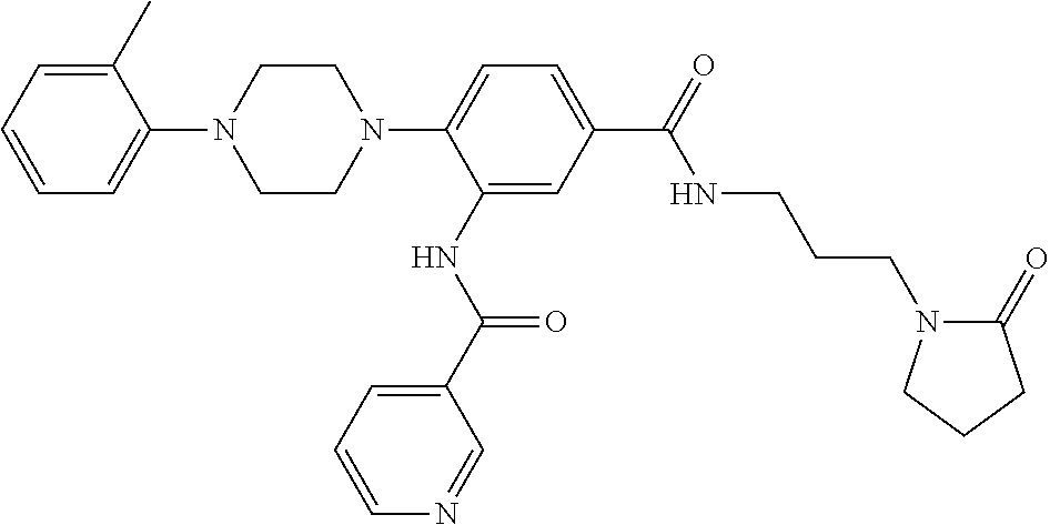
C1=C(C)C(N2CCN(C3=CC=C(C(NCCCN4C(=O)CCC4)=O)C=C3NC(=O)C3=CC=CN=C3)CC2)=CC=C1
